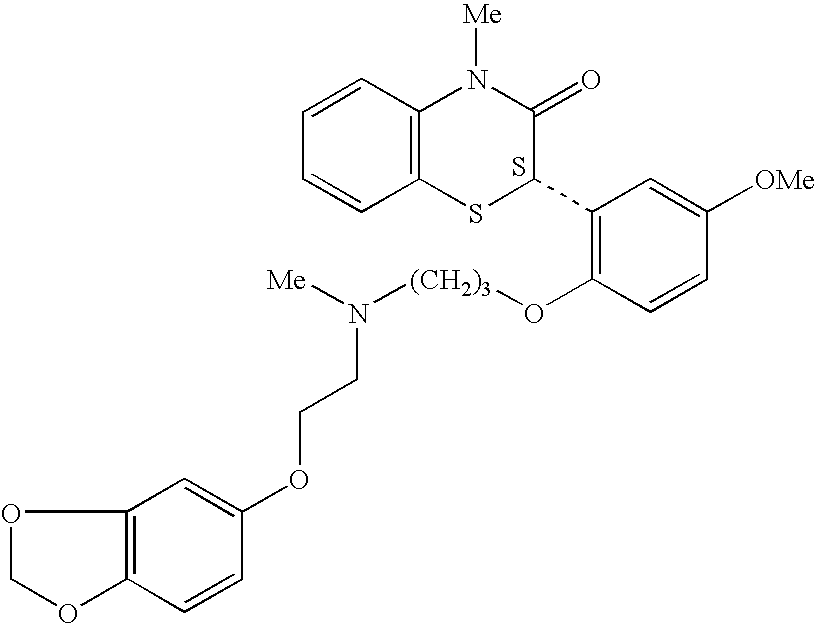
C12=C(C=CC(OCCN([(CH2)3]OC3=C(C4C(=O)N([Me])C5=C(S4)C=CC=C5)C=C([OMe])C=C3)[Me])=C1)OCO2.S
